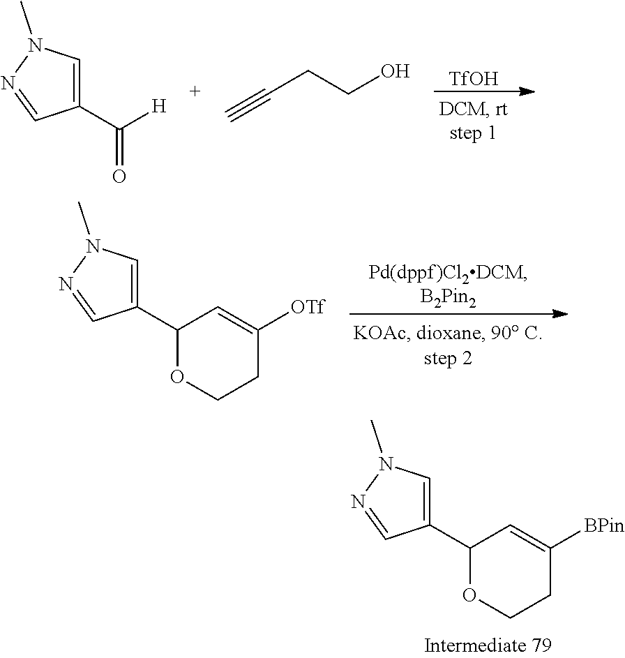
C1(C2OCCC([BPin])=C2)=CN(C)N=C1.[TfOH].C1(C([H])=O)=CN(C)N=C1.C(CCO)#C.C1(C2OCCC([OTf])=C2)=CN(C)N=C1
